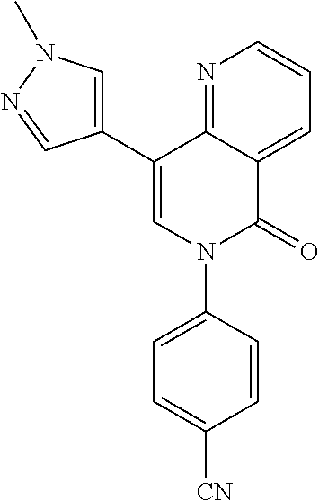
C12=CC=CN=C1C(C1=CN(C)N=C1)=CN(C1=CC=C([CN])C=C1)C2=O
